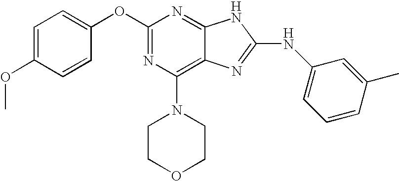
C1=C(OC)C=CC(OC2=NC(N3CCOCC3)=C3C(=N2)NC(NC2=CC=CC(C)=C2)=N3)=C1
